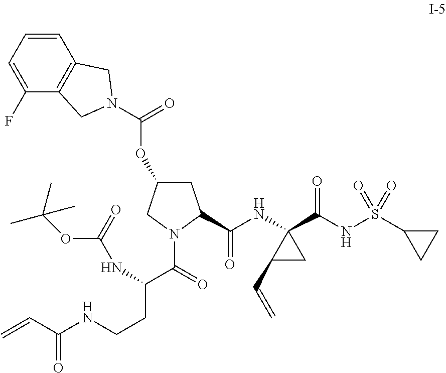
C1C(OC(=O)N2CC3=C(C=CC=C3F)C2)CN(C(C(CCNC(C=C)=O)NC(OC(C)(C)C)=O)=O)C1C(NC1(C(NS(C2CC2)(=O)=O)=O)C(C=C)C1)=O
